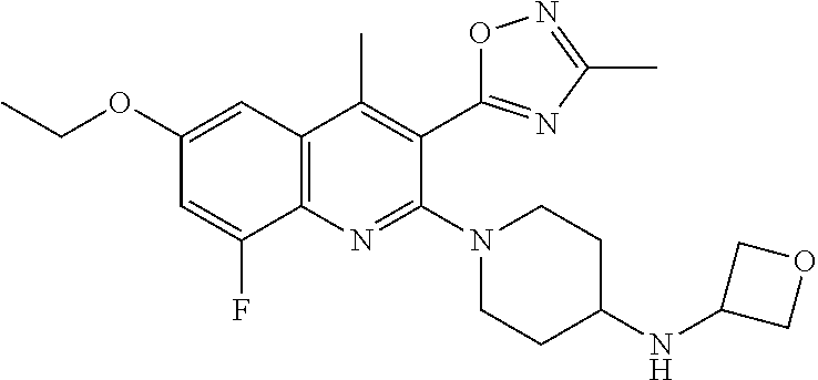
C1(OCC)=CC2=C(C(F)=C1)N=C(N1CCC(NC3COC3)CC1)C(C1=NC(C)=NO1)=C2C
